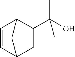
C1(C(O)(C)C)C2C=CC(C1)C2
